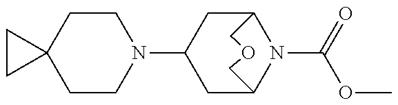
C1CN(C2CC3N(C(=O)OC)C(C2)COC3)CCC12CC2
